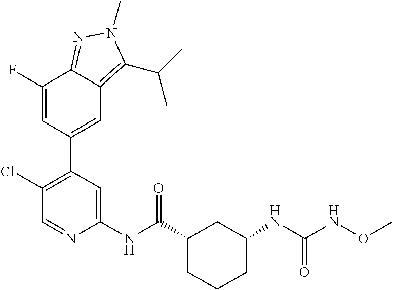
C1(NC(C2CCCC(NC(NOC)=O)C2)=O)=CC(C2=CC3=C(C(C)C)N(C)N=C3C(F)=C2)=C(Cl)C=N1
